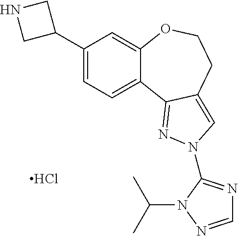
C1(C2CNC2)=CC=C2C(=C1)OCCC1=CN(C3=NC=NN3C(C)C)N=C21.Cl
